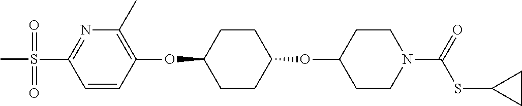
C1=CC(OC2CCC(OC3CCN(C(SC4CC4)=O)CC3)CC2)=C(C)N=C1S(C)(=O)=O
